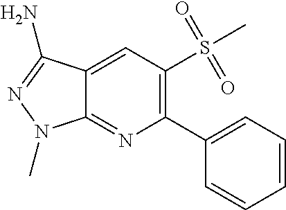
C1(C2=CC=CC=C2)=C(S(C)(=O)=O)C=C2C(=N1)N(C)N=C2N
